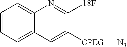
C1=CC=C2C(=C1)N=C([18F])C([OPEG][N3])=C2
